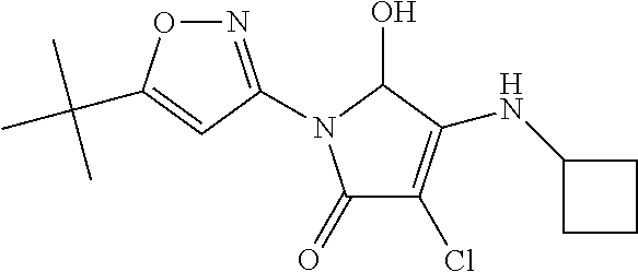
C1(=O)C(Cl)=C(NC2CCC2)C(O)N1C1=NOC(C(C)(C)C)=C1
